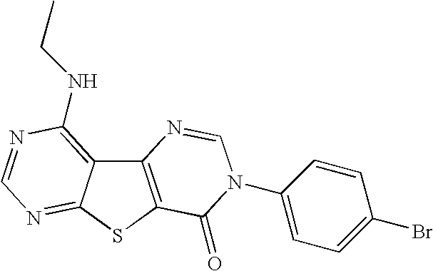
C12=C(SC3=NC=NC(NCC)=C13)C(=O)N(C1=CC=C(Br)C=C1)C=N2
